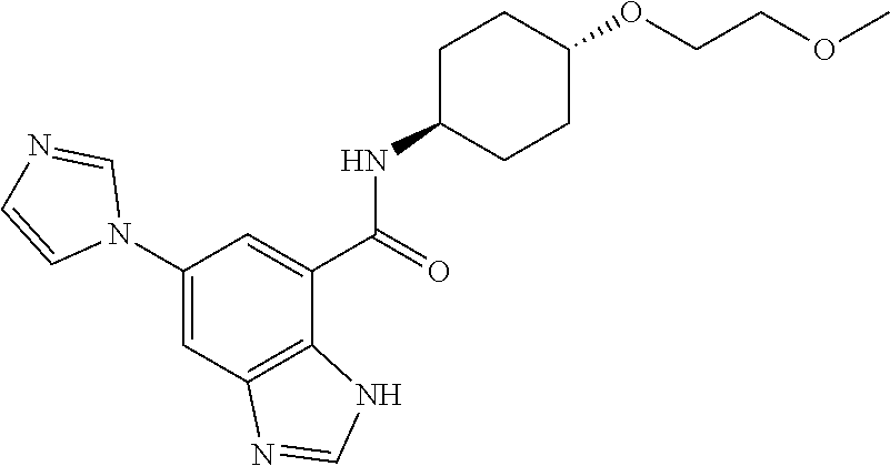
N1=CN(C2=CC3=C(C(C(NC4CCC(OCCOC)CC4)=O)=C2)NC=N3)C=C1
